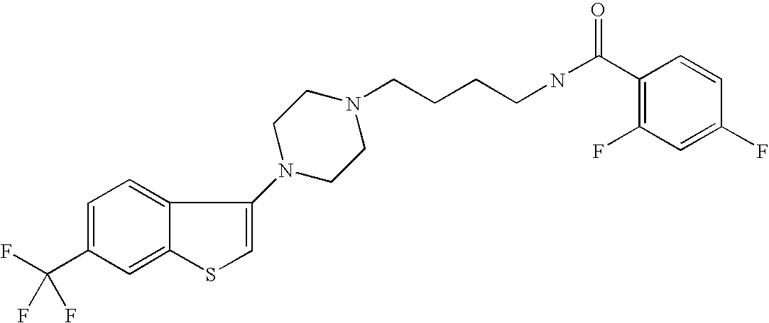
C1(C(F)(F)F)=CC=C2C(=C1)SC=C2N1CCN(CCCCNC(=O)C2=C(F)C=C(F)C=C2)CC1
